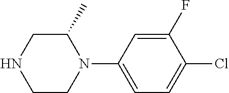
C1C(C)N(C2=CC=C(Cl)C(F)=C2)CCN1
